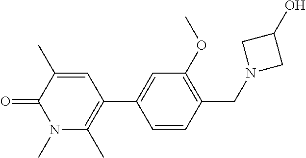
C1=CC(CN2CC(O)C2)=C(OC)C=C1C1=C(C)N(C)C(=O)C(C)=C1
